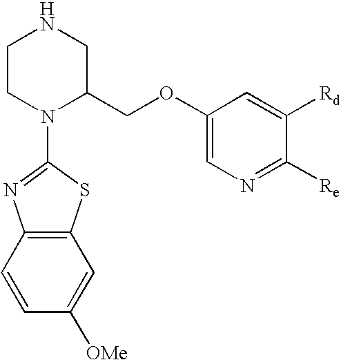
C1CN(C2=NC3=C(S2)C=C([OMe])C=C3)C(COC2=CN=C([Re])C([Rd])=C2)CN1
